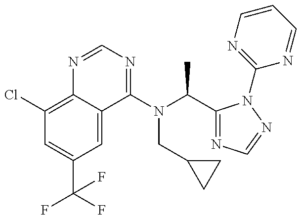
C1(Cl)=C2C(=CC(C(F)(F)F)=C1)C(N(C(C)C1=NC=NN1C1=NC=CC=N1)CC1CC1)=NC=N2
